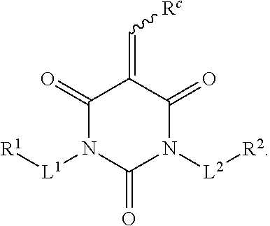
C1(=O)N([L1][R1])C(=O)N([L2][R2])C(=O)C1=C[Rc]
